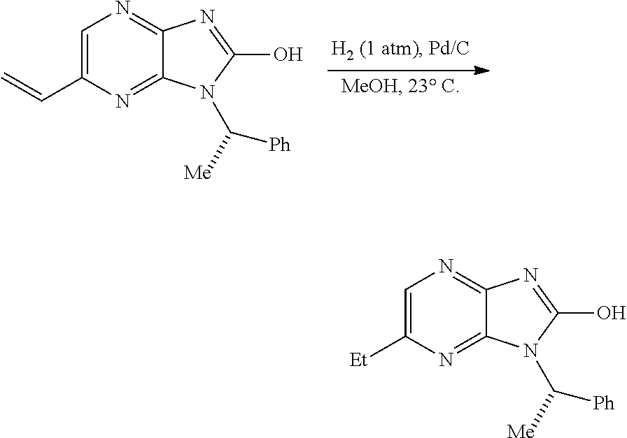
C1=C(C=C)N=C2C(=N1)N=C(O)N2C([Me])[Ph].C1=C([Et])N=C2C(=N1)N=C(O)N2C([Me])[Ph]
